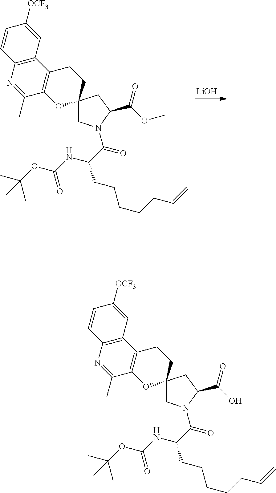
N1=C(C)C2=C(C3=C1C=CC([OCF3])=C3)CCC1(O2)CN(C(C(NC(OC(C)(C)C)=O)CCCCCC=C)=O)C(C(OC)=O)C1.[LiOH].N1=C(C)C2=C(C3=C1C=CC([OCF3])=C3)CCC1(O2)CN(C(C(NC(OC(C)(C)C)=O)CCCCCC=C)=O)C(C(O)=O)C1
